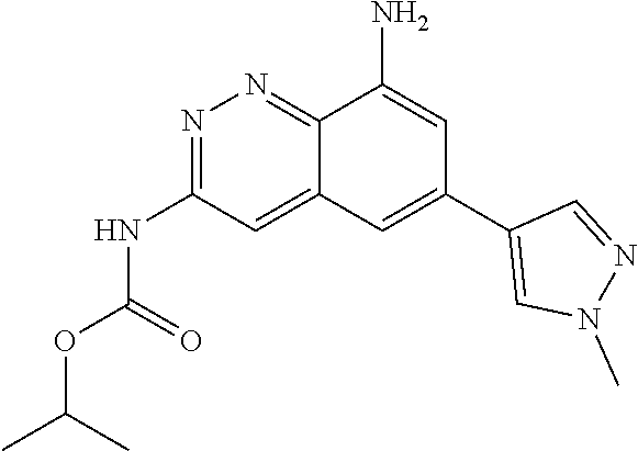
N1(C)N=CC(C2=CC3=CC(NC(OC(C)C)=O)=NN=C3C(N)=C2)=C1
